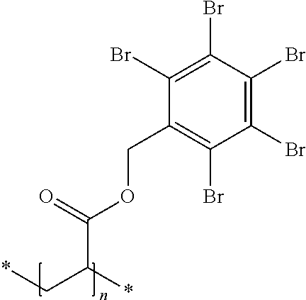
*CC(*)C(OCC1=C(Br)C(Br)=C(Br)C(Br)=C1Br)=O
